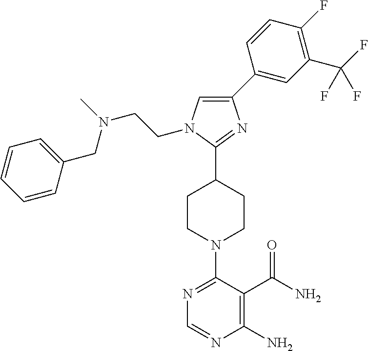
C1=C(C2=CC(C(F)(F)F)=C(F)C=C2)N=C(C2CCN(C3=NC=NC(N)=C3C(N)=O)CC2)N1CCN(C)CC1=CC=CC=C1
